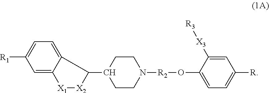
[X1]1[X2]C(C2CCN([R2]OC3=CC=C([R])C=C3[X3][R3])CC2)C2=CC=C([R1])C=C12
